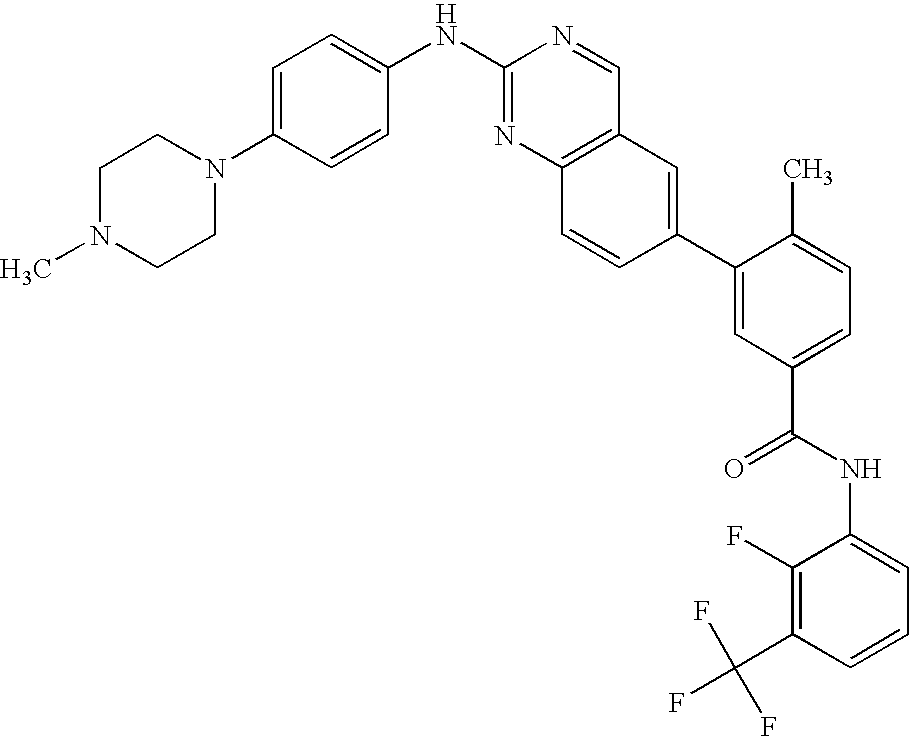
C1(C2=CC(C(NC3=CC=CC(C(F)(F)F)=C3F)=O)=CC=C2C)=CC2=C(C=C1)N=C(NC1=CC=C(N3CCN(C)CC3)C=C1)N=C2
